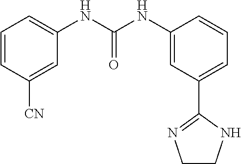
C1=CC([CN])=CC(NC(NC2=CC(C3=NCCN3)=CC=C2)=O)=C1
